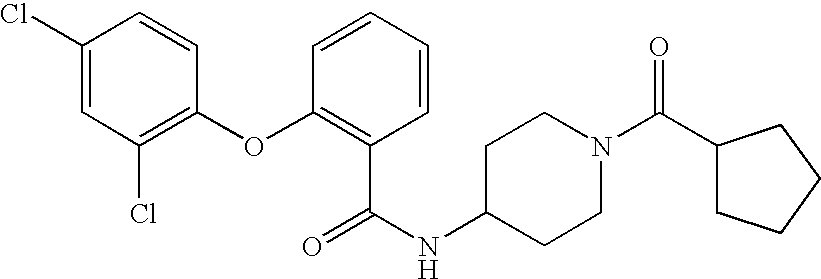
C1(Cl)=CC(Cl)=C(OC2=C(C(NC3CCN(C(C4CCCC4)=O)CC3)=O)C=CC=C2)C=C1
